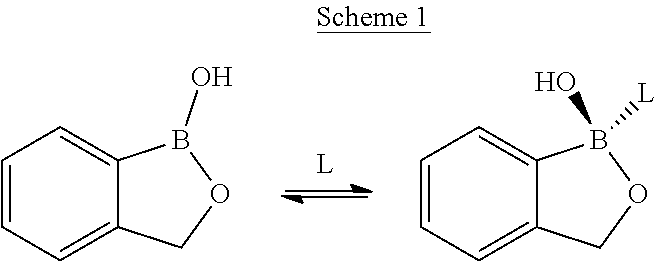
C1=CC=C2C(=C1)B(O)OC2.C1=CC=C2C(=C1)B([L])(O)OC2
